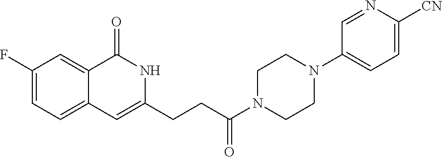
C1(F)=CC=C2C(=C1)C(=O)NC(CCC(N1CCN(C3=CC=C([CN])N=C3)CC1)=O)=C2
